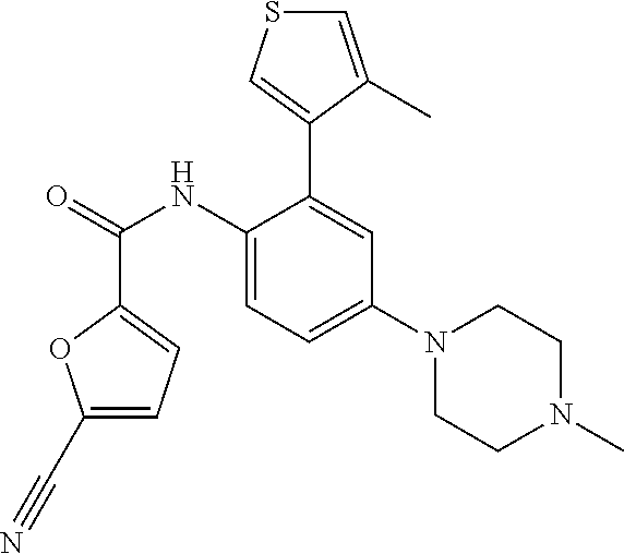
CN1CCN(C2=CC=C(NC(=O)C3=CC=C(C#N)O3)C(C3=CSC=C3C)=C2)CC1
